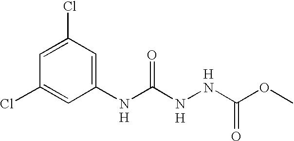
C1=C(Cl)C=C(NC(NNC(OC)=O)=O)C=C1Cl.[H].[H].[H]
